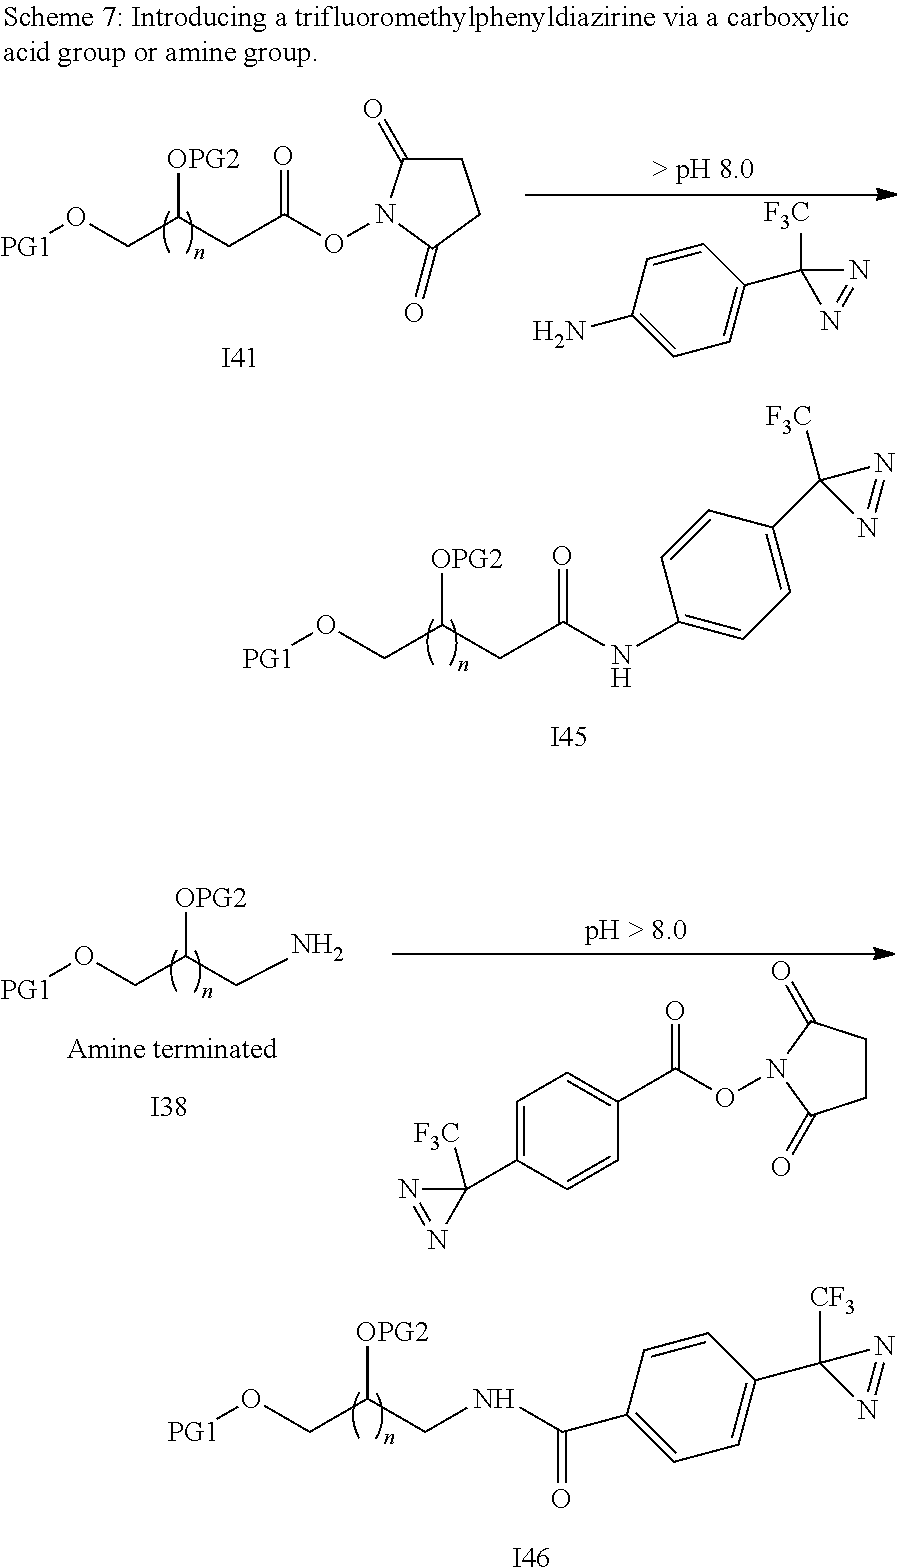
[PG1]OCC(CC(NC1=CC=C(C2([F3C])N=N2)C=C1)=O)[OPG2].[I45].[PG1]OCC([OPG2])CNC(C1=CC=C(C2([CF3])N=N2)C=C1)=O.[I46].C1=CC(C2([F3C])N=N2)=CC=C1N.[PG1]OCC(CC(ON1C(=O)CCC1=O)=O)[OPG2].[I41].[PG1]OCC(CN)[OPG2].C(ON1C(=O)CCC1=O)(=O)C1=CC=C(C2([F3C])N=N2)C=C1.[I38]
